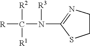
[R]C([R2])([R1])N(C1=NCCS1)[R3]
